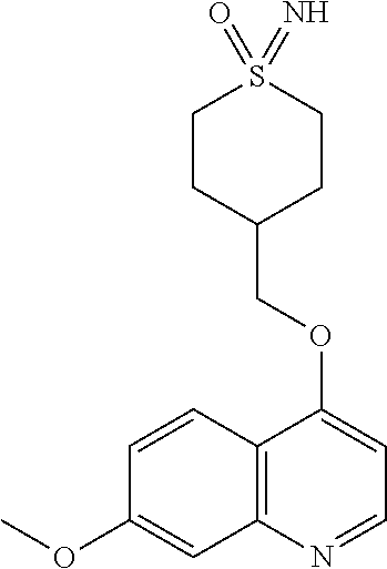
C12=C(N=CC=C1OCC1CCS(=O)(=N)CC1)C=C(OC)C=C2
